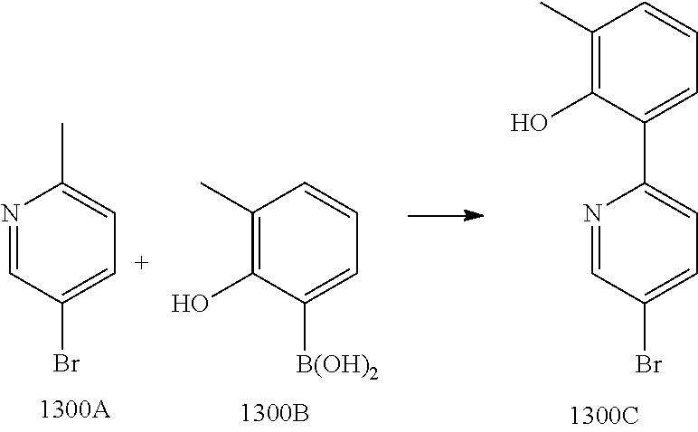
C1(C)=C(O)C(C2=CC=C(Br)C=N2)=CC=C1.N1=CC(Br)=[C+]C=C1C.C1(C)=C(O)C([B(OH)2])=CC=C1
